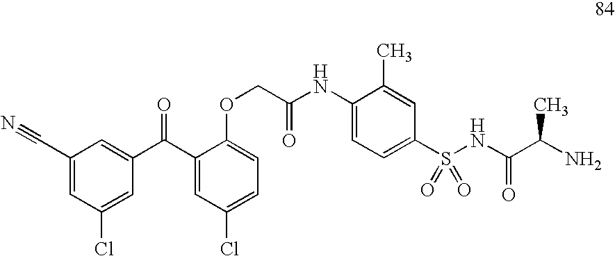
C1(C#N)=CC(Cl)=CC(C(C2=CC(Cl)=CC=C2OCC(NC2=CC=C(S(NC(C(N)C)=O)(=O)=O)C=C2C)=O)=O)=C1
